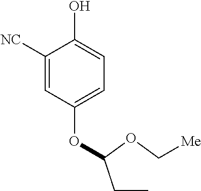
C1([NC])=CC(OC(CC)OC[Me])=CC=C1O
